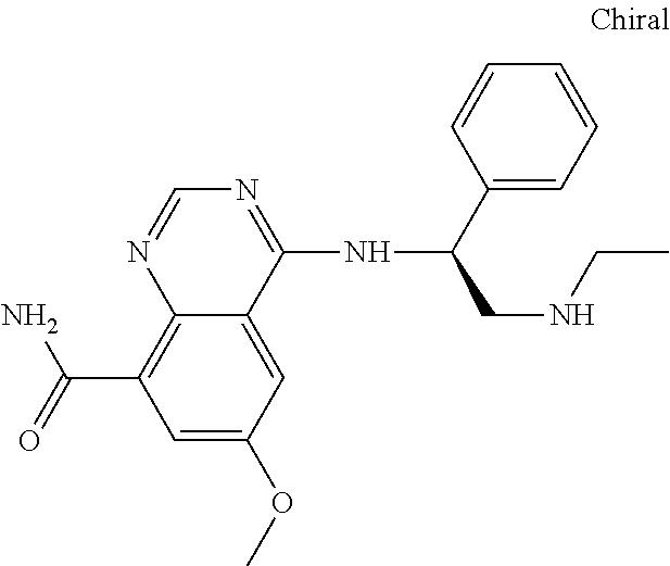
C12=C(C(=O)N)C=C(OC)C=C1C(NC(CNCC)C1=CC=CC=C1)=NC=N2
